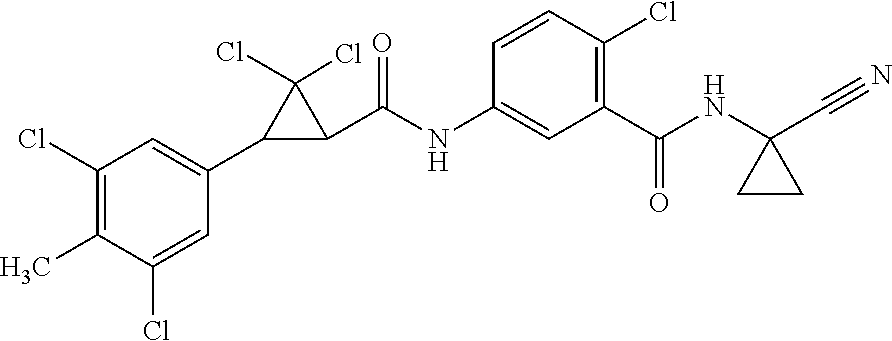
C1(Cl)=C(C)C(Cl)=CC(C2C(C(NC3=CC(C(NC4(C#N)CC4)=O)=C(Cl)C=C3)=O)C2(Cl)Cl)=C1
